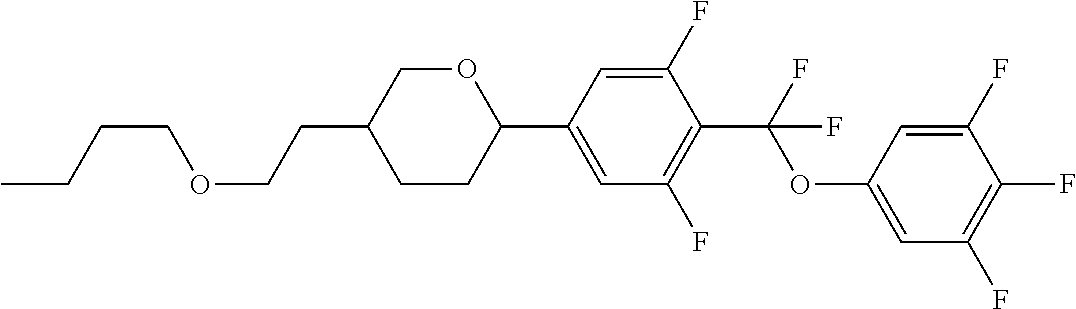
C(CC1CCC(C2=CC(F)=C(C(OC3=CC(F)=C(F)C(F)=C3)(F)F)C(F)=C2)OC1)OCCCC
